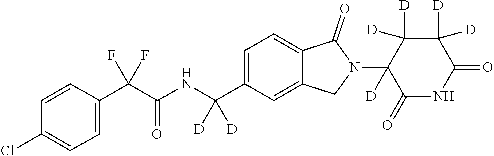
C1=CC(C(C(NC(C2=CC=C3C(=C2)CN(C2([D])C(=O)NC(=O)C([D])([D])C2([D])[D])C3=O)([D])[D])=O)(F)F)=CC=C1Cl
